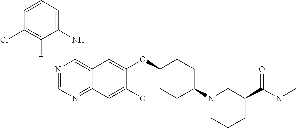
C1(NC2=C3C(=NC=N2)C=C(OC)C(OC2CCC(N4CCCC(C(N(C)C)=O)C4)CC2)=C3)=CC=CC(Cl)=C1F
